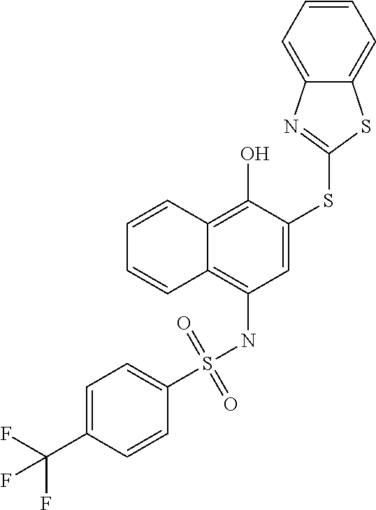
C1=CC2=C(O)C(SC3=NC4=CC=CC=C4S3)=CC(NS(=O)(=O)C3=CC=C(C(F)(F)F)C=C3)=C2C=C1
